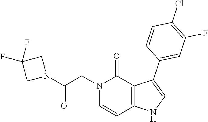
C1(Cl)=C(F)C=C(C2=CNC3=C2C(=O)N(CC(N2CC(F)(F)C2)=O)C=C3)C=C1
